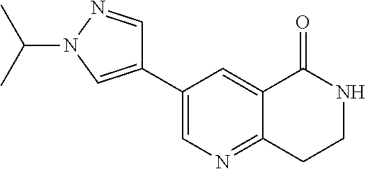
C12=NC=C(C3=CN(C(C)C)N=C3)C=C1C(=O)NCC2
